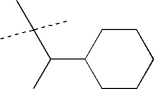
C1CCCCC1C(C)C(C)(C)C
